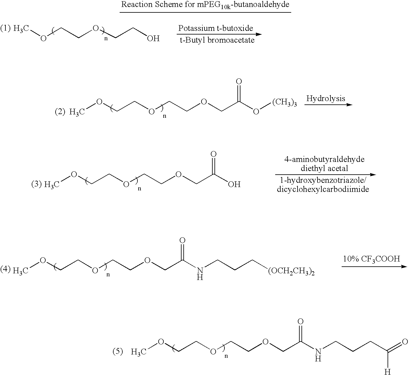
COCCOCCOCC(O[(CH3)3])=O.COCCOCCOCC(O)=O.COCCOCCOCC(NCCC[(OCH2CH3)2])=O.COCCOCCOCC(NCCCC([H])=O)=O.COCCOCCO
